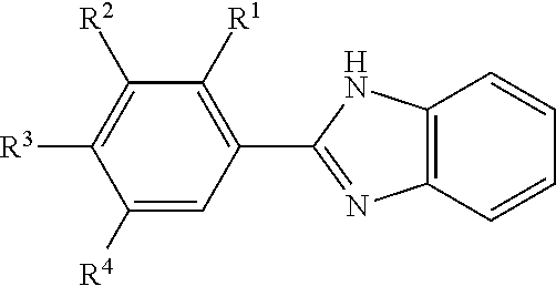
C1(C2=NC3=C(N2)C=CC=C3)=C([R1])C([R2])=C([R3])C([R4])=C1
